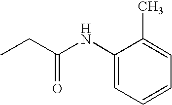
CCC(NC1=CC=CC=C1C)=O
